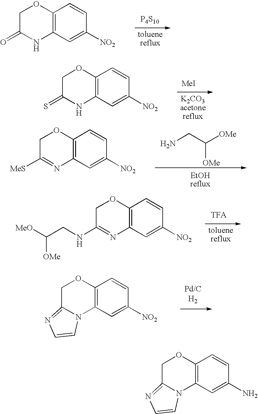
C12=C(C=C([NO2])C=C1)NC(=O)CO2.[P4S10].C12=C(C=C([NO2])C=C1)NC(=S)CO2.[MeI].C12=C(C=C([NO2])C=C1)N=C([MeS])CO2.NCC([OMe])[OMe].C12=C(C=C([NO2])C=C1)N=C(NCC([MeO])[OMe])CO2.[TFA].C12=C(C=C([NO2])C=C1)N1C(=NC=C1)CO2.C12=C(C=C(N)C=C1)N1C(=NC=C1)CO2
